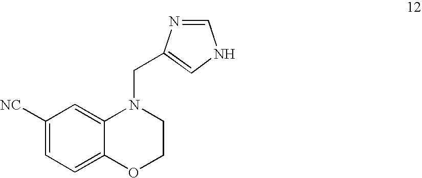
C1([NC])=CC=C2C(=C1)N(CC1=CNC=N1)CCO2
